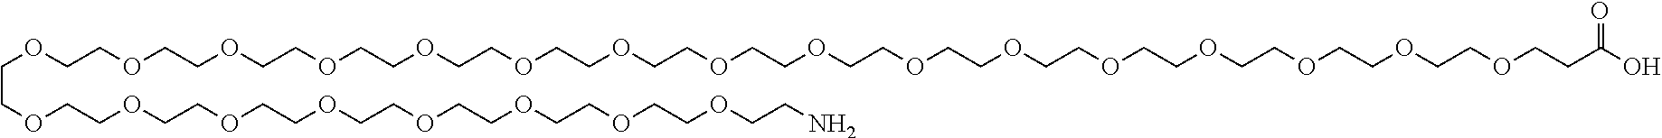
C(OCCOCCOCCOCCOCCOCCOCCOCCOCCOCCOCCOCCOCCOCCOCCOCCC(O)=O)COCCOCCOCCOCCOCCOCCOCCOCCN
